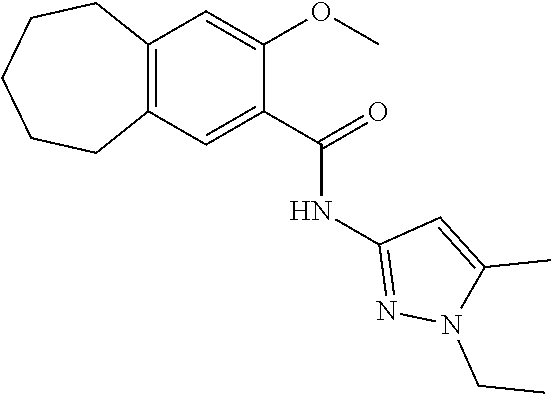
C12=C(C=C(C(=O)NC3=NN(CC)C(C)=C3)C(OC)=C1)CCCCC2
